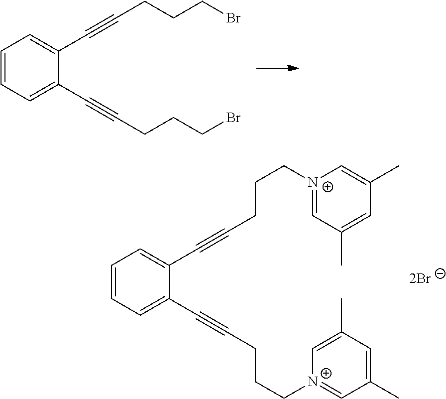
C1=CC=C(C#CCCCBr)C(C#CCCCBr)=C1.C1=CC=C(C#CCCC[N+]2=CC(C)=CC(C)=C2)C(C#CCCC[N+]2=CC(C)=CC(C)=C2)=C1
